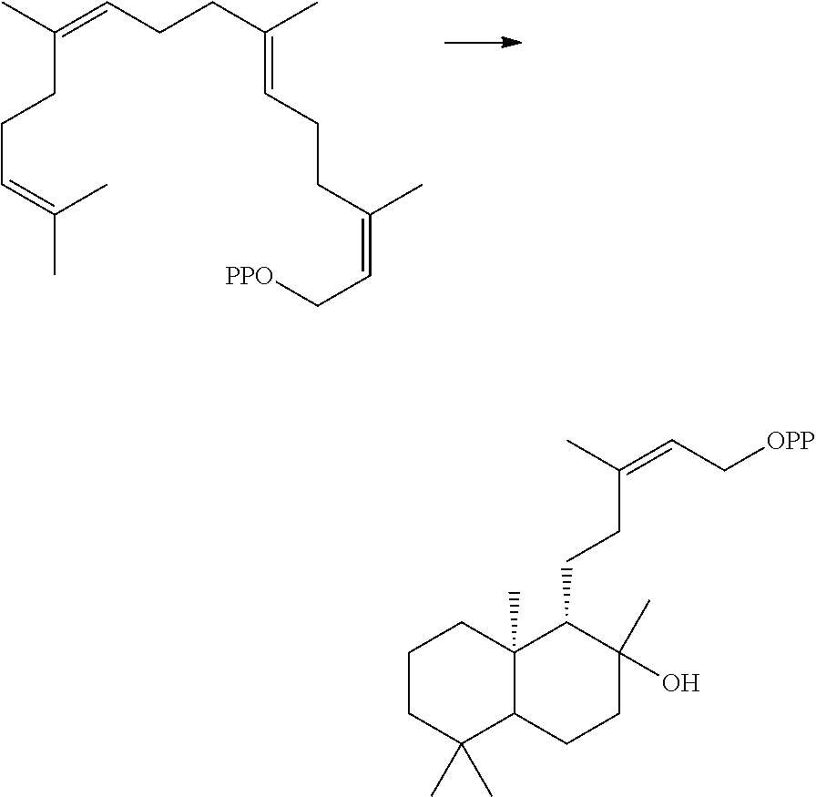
CC(=CCCC(C)=CCCC(=CC[PPO])C)CCC=C(C)C.C(CC1C2(C)C(CCC1(C)O)C(C)(C)CCC2)C(C)=CC[OPP]
